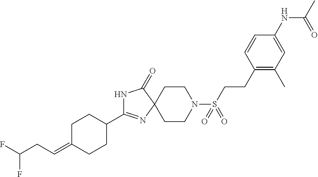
C1C(=CCC(F)F)CCC(C2=NC3(C(=O)N2)CCN(S(CCC2=C(C)C=C(NC(C)=O)C=C2)(=O)=O)CC3)C1
